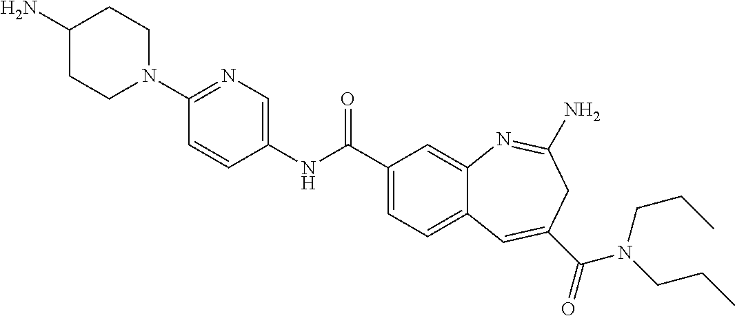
N1=C(N2CCC(N)CC2)C=CC(NC(C2=CC=C3C(=C2)N=C(N)CC(C(=O)N(CCC)CCC)=C3)=O)=C1
